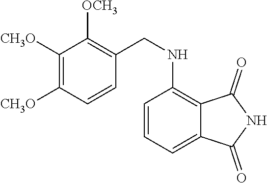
C1=CC=C2C(=C1NCC1=C([OCH3])C([CH3O])=C([CH3O])C=C1)C(=O)NC2=O
